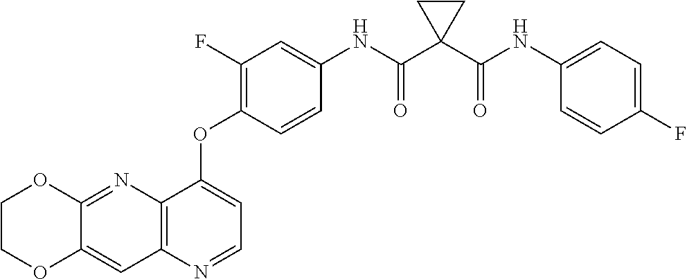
C12=NC3=C(C=C1OCCO2)N=CC=C3OC1=C(F)C=C(NC(C2(C(NC3=CC=C(F)C=C3)=O)CC2)=O)C=C1
